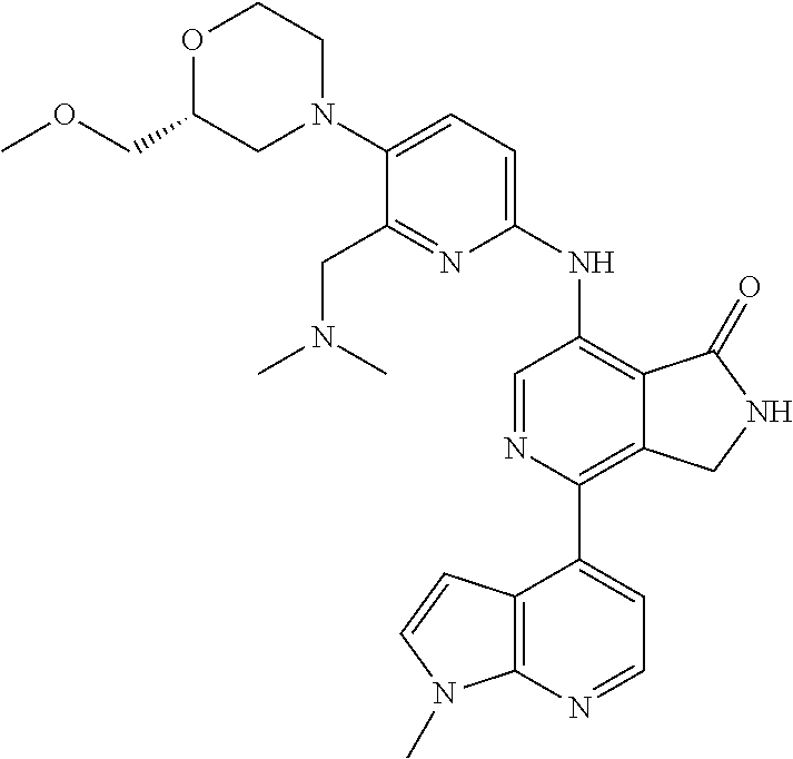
C12=C(C=CN1C)C(C1=C3C(=C(NC4=CC=C(N5CCOC(COC)C5)C(CN(C)C)=N4)C=N1)C(=O)NC3)=CC=N2
